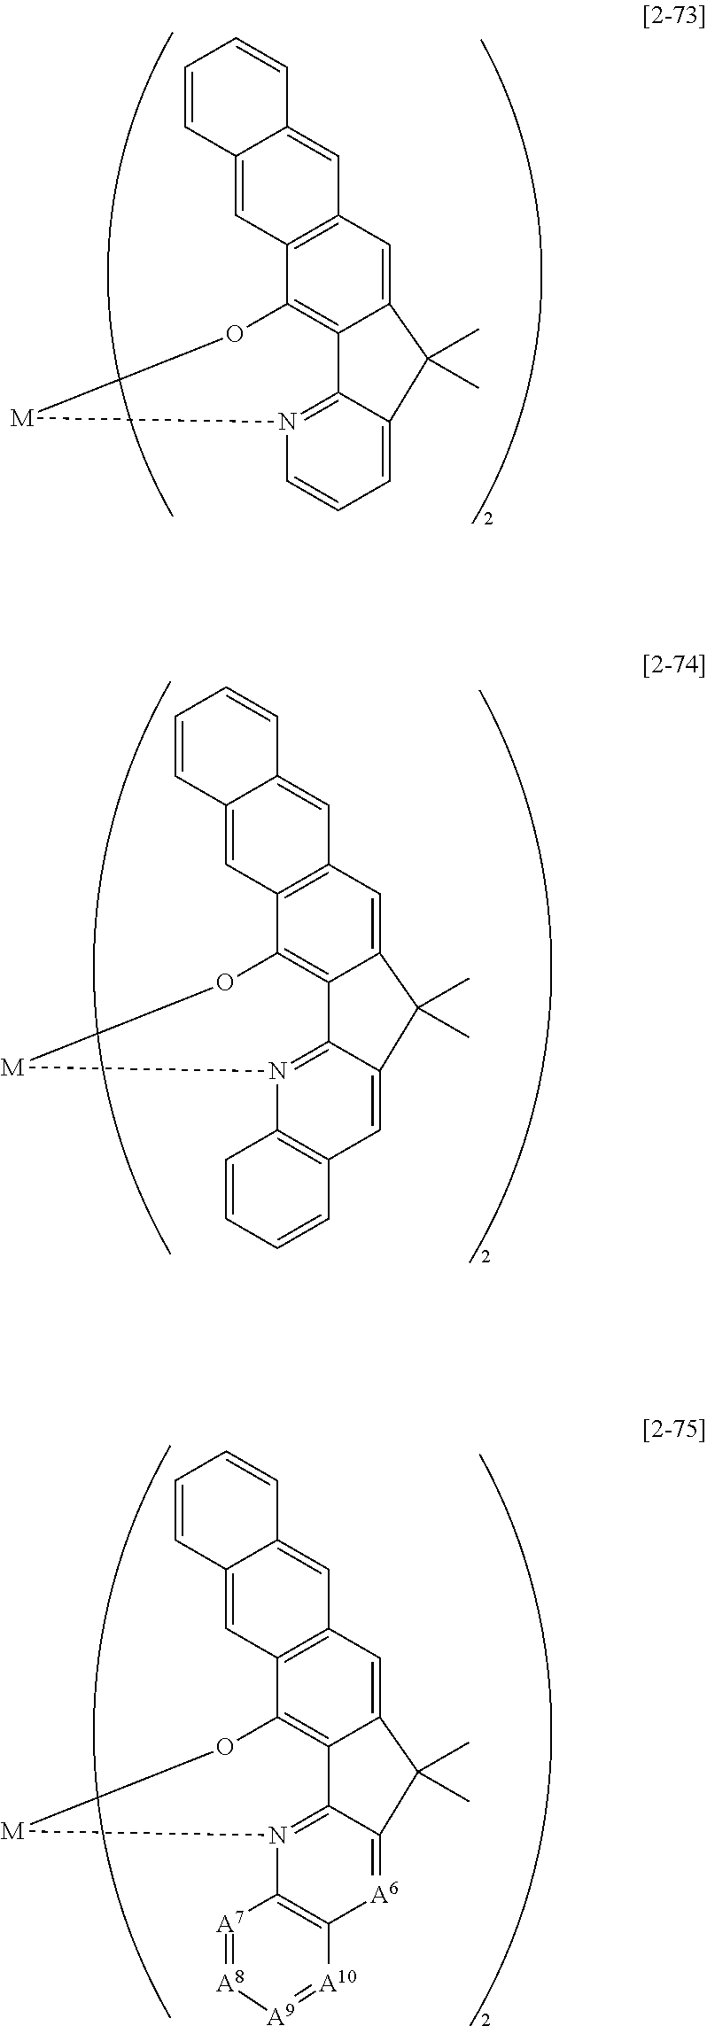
C12=CC3=C(C4=C1C1=N(C=CC=C1C2(C)C)[M]O4)C=C1C(=C3)C=CC=C1.C12=CC3=C(C4=C1C1=N(C5=C(C=C1C2(C)C)C=CC=C5)[M]O4)C=C1C(=C3)C=CC=C1.C12=CC3=C(C4=C1C1=N(C5=C([A6]=C1C2(C)C)[A10]=[A9][A8]=[A7]5)[M]O4)C=C1C(=C3)C=CC=C1
